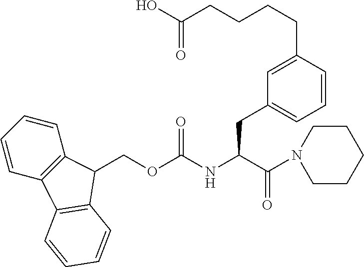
O(C(NC(C(N1CCCCC1)=O)CC1=CC=CC(CCCCC(O)=O)=C1)=O)CC1C2=C(C=CC=C2)C2=C1C=CC=C2
